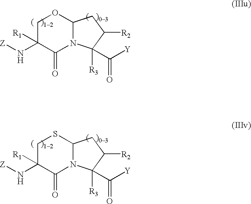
C1C(N[Z])([R1])C(=O)N2C(O1)CC([R2])C2([R3])C([Y])=O.C1C(N[Z])([R1])C(=O)N2C(S1)CC([R2])C2([R3])C([Y])=O
